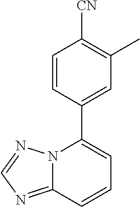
C12=NC=NN1C(C1=CC(C)=C([CN])C=C1)=CC=C2
